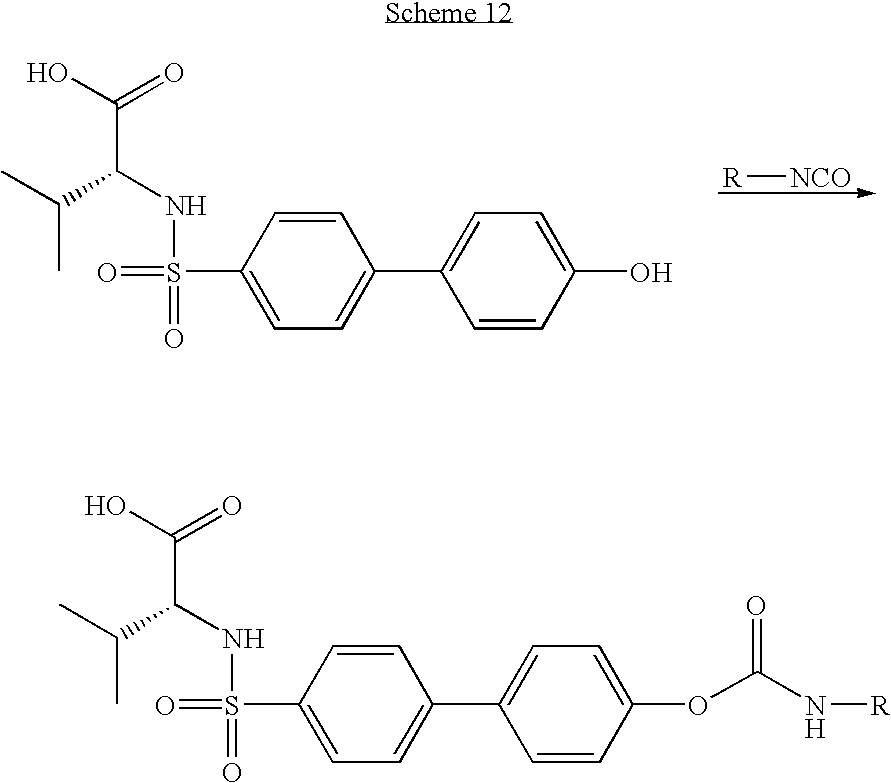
OC(=O)C(C(C)C)NS(=O)(=O)C1=CC=C(C2=CC=C(OC(N[R])=O)C=C2)C=C1.OC(=O)C(C(C)C)NS(=O)(=O)C1=CC=C(C2=CC=C(O)C=C2)C=C1.[NCO][R]
